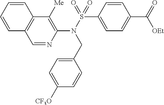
C1=NC(N(S(=O)(C2=CC=C(C(=O)[OEt])C=C2)=O)CC2=CC=C([CF3O])C=C2)=C([Me])C2=C1C=CC=C2
